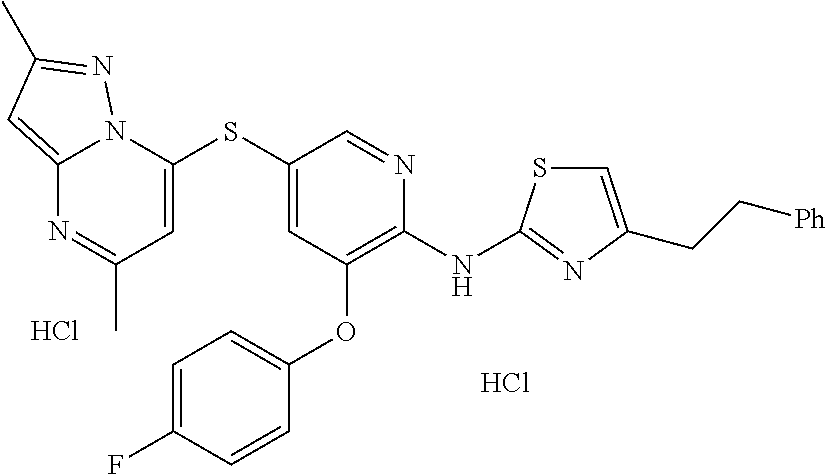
C1(SC2=CC(OC3=CC=C(F)C=C3)=C(NC3=NC(CC[Ph])=CS3)N=C2)=CC(C)=NC2=CC(C)=NN12.Cl.Cl
